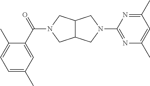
C12C(CN(C(C3=CC(C)=CC=C3C)=O)C1)CN(C1=NC(C)=CC(C)=N1)C2
